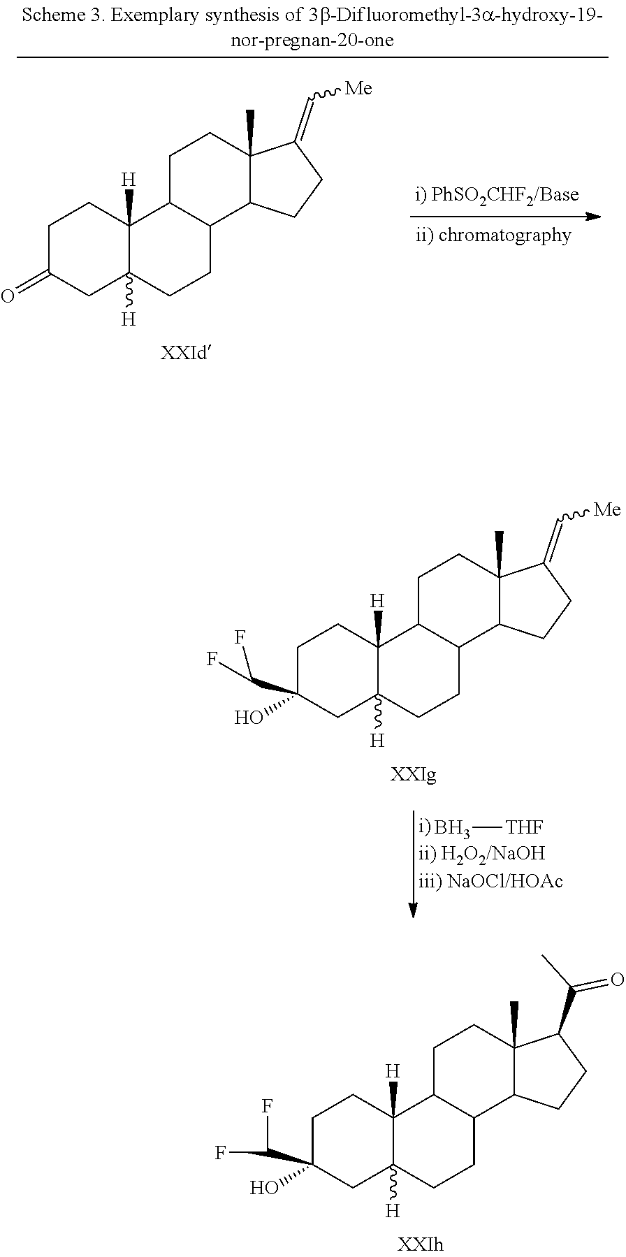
C1C2([H])C([H])(CCC1=O)C1CCC3(C)C(=C[Me])CCC3C1CC2.B[THF].C1C2([H])C([H])(CCC1(O)C(F)F)C1CCC3(C)C(=C[Me])CCC3C1CC2.C1C2([H])C([H])(CCC1(O)C(F)F)C1CCC3(C)C(C(=O)C)CCC3C1CC2
